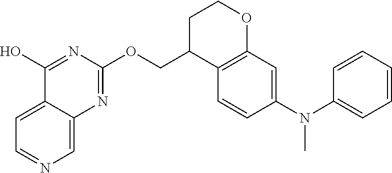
C12=CC=NC=C1N=C(OCC1C3=C(OCC1)C=C(N(C1=CC=CC=C1)C)C=C3)N=C2O
